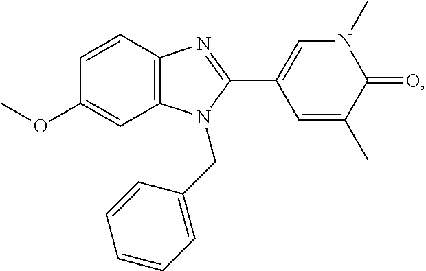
C1(OC)=CC2=C(C=C1)N=C(C1=CN(C)C(=O)C(C)=C1)N2CC1=CC=CC=C1
